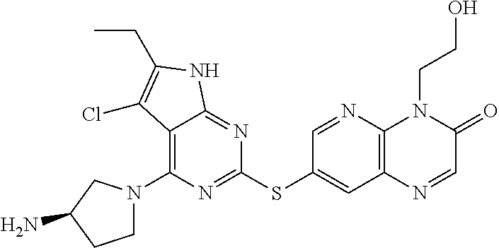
C12=C(N3CCC(N)C3)N=C(SC3=CC4=C(N=C3)N(CCO)C(=O)C=N4)N=C1NC(CC)=C2Cl
